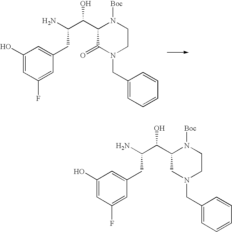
C1(O)=CC(F)=CC(CC(C(C2C(=O)N(CC3=CC=CC=C3)CCN2[Boc])O)N)=C1.C1(O)=CC(F)=CC(CC(C(C2CN(CC3=CC=CC=C3)CCN2[Boc])O)N)=C1
